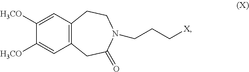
C1([H3CO])=CC2=C(C=C1[H3CO])CC(=O)N(CCC[X])CC2
